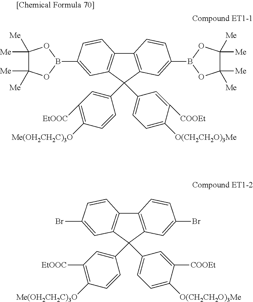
C12=C(C=C(B3OC([Me])([Me])C([Me])([Me])O3)C=C1)C(C1=CC([EtOOC])=C([Me(OH2CH2C)3O])C=C1)(C1=CC=C([O(CH2CH2O)3Me])C([COOEt])=C1)C1=C2C=CC(B2OC([Me])([Me])C([Me])([Me])O2)=C1.C12=C(C=C(Br)C=C1)C(C1=CC([EtOOC])=C([Me(OH2CH2C)3O])C=C1)(C1=CC=C([O(CH2CH2O)3Me])C([COOEt])=C1)C1=C2C=CC(Br)=C1
